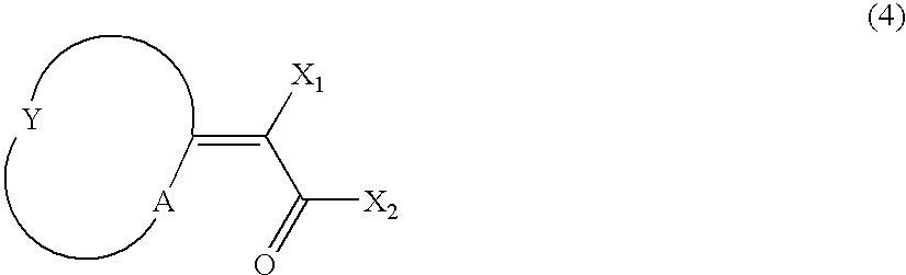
C(C(=C[A])[X1])([X2])=O.[Y]
